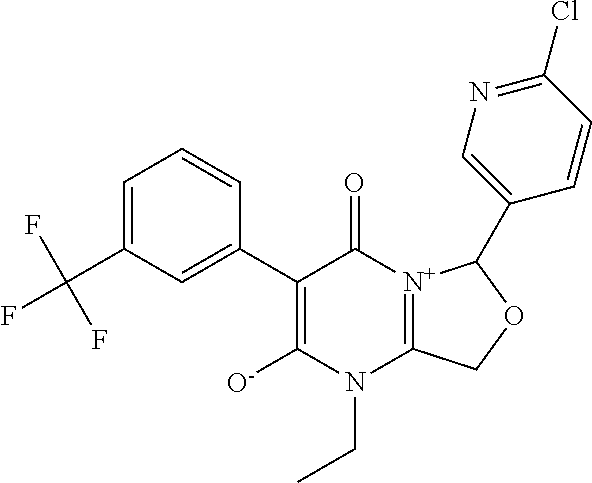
C1(C2=CC(C(F)(F)F)=CC=C2)=C([O-])N(CC)C2=[N+](C1=O)C(C1=CN=C(Cl)C=C1)OC2
